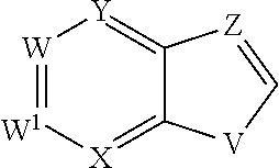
[W1]1=[W][Y]=C2C(=[X]1)[V]C=[Z]2
